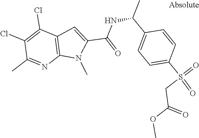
C12=C(C(Cl)=C(Cl)C(C)=N1)C=C(C(NC(C1=CC=C(S(=O)(=O)CC(=O)OC)C=C1)C)=O)N2C
